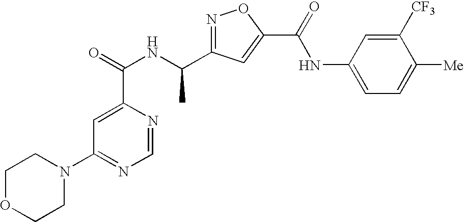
C1=NC(C(=O)NC(C2=NOC(C(NC3=CC=C([Me])C([CF3])=C3)=O)=C2)C)=CC(N2CCOCC2)=N1
